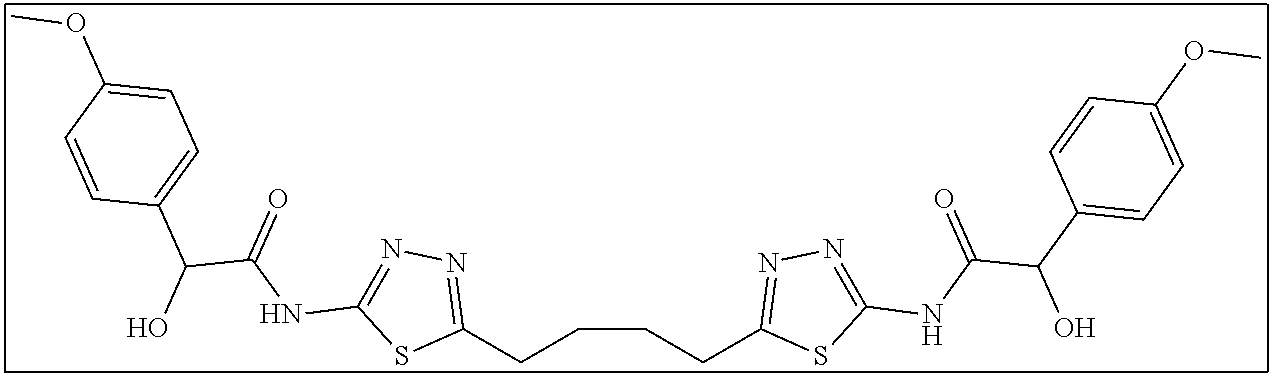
C1(CCCCC2=NN=C(NC(C(C3=CC=C(OC)C=C3)O)=O)S2)=NN=C(NC(=O)C(O)C2=CC=C(OC)C=C2)S1
